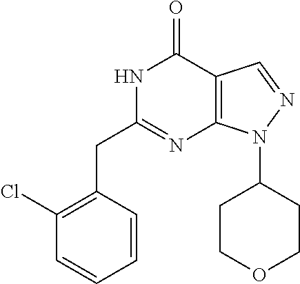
N1C(CC2=C(Cl)C=CC=C2)=NC2=C(C1=O)C=NN2C1CCOCC1
